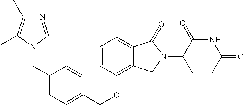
C1(CN2C=NC(C)=C2C)=CC=C(COC2=C3C(=CC=C2)C(=O)N(C2CCC(=O)NC2=O)C3)C=C1
